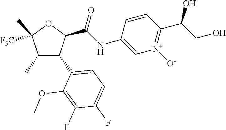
C1(C)C(C2=CC=C(F)C(F)=C2OC)C(C(NC2=C[N+]([O-])=C(C(CO)O)C=C2)=O)OC1(C)[F3C]
